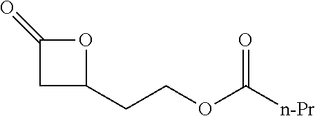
O1C(=O)CC1CCOC([n-Pr])=O
